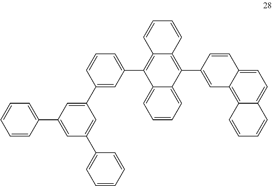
C1(C2=CC(C3=C4C(=C(C5=CC6=C7C(=CC=C6C=C5)C=CC=C7)C5=CC=CC=C35)C=CC=C4)=CC=C2)=CC(C2=CC=CC=C2)=CC(C2=CC=CC=C2)=C1
